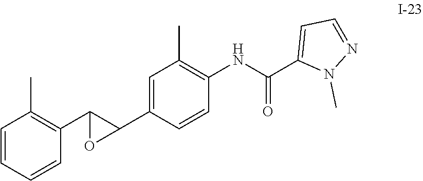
C1(C2C(C3=C(C)C=CC=C3)O2)=CC(C)=C(NC(C2=CC=NN2C)=O)C=C1
